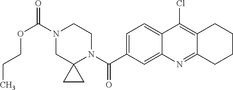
N1(C(OCCC)=O)CC2(N(C(=O)C3=CC=C4C(=C3)N=C3C(=C4Cl)CCCC3)CC1)CC2
